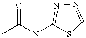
CC(NC1=NN=CS1)=O
